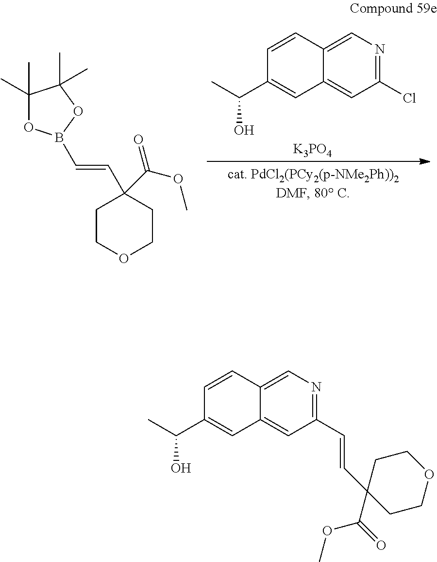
C1COCCC1(C(OC)=O)C=CB1OC(C)(C)C(C)(C)O1.C1=C2C(=CC(Cl)=N1)C=C(C(O)C)C=C2.[K3PO4].C1=C2C(=CC(C=CC3(C(OC)=O)CCOCC3)=N1)C=C(C(O)C)C=C2
